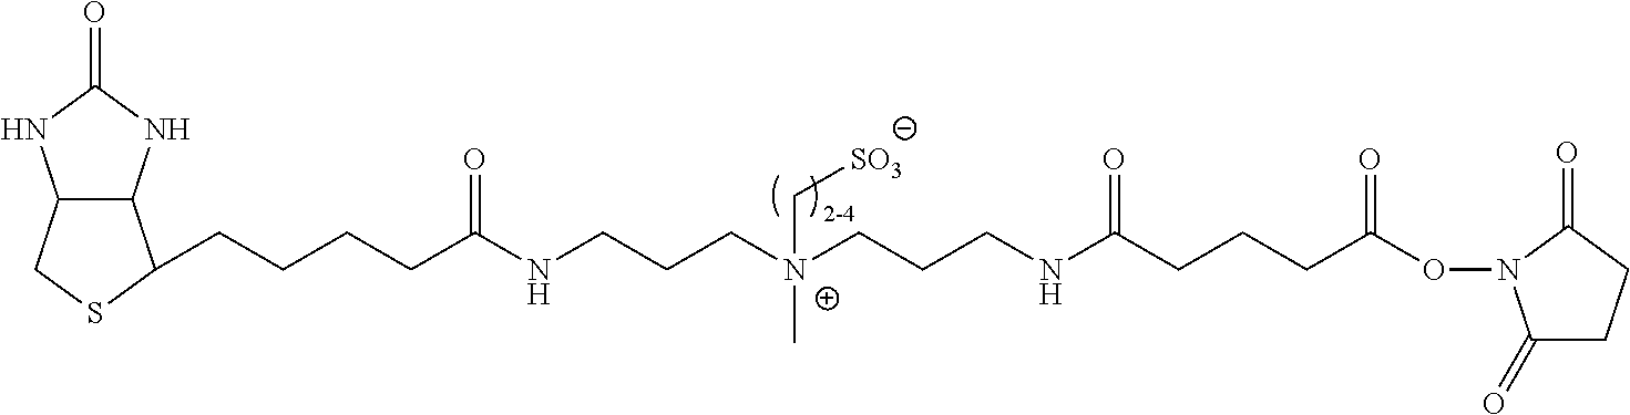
C12C(NC(=O)N1)C(CCCCC(NCCC[N+](CCCNC(CCCC(ON1C(=O)CCC1=O)=O)=O)(C[SO3])C)=O)SC2
